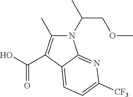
N1(C(COC)C)C(C)=C(C(O)=O)C2=CC=C([CF3])N=C12
